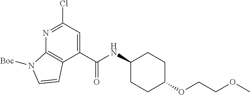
C1(NC(C2=CC(Cl)=NC3=C2C=CN3[Boc])=O)CCC(OCCOC)CC1
